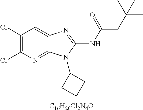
C1(Cl)=C(Cl)N=C2C(=C1)N=C(NC(CC(C)(C)C)=O)N2C1CCC1.[C16H20Cl2N4O]
